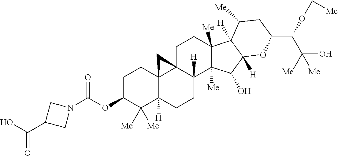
C1(OC(N2CC(C(O)=O)C2)=O)C([Me])([Me])C2([H])C3(CC1)C1(C([H])(CC2)C2([Me])C([Me])(CC1)C1([H])C([H])(C2O)OC(C(OC[Me])C(O)([Me])[Me])CC1[Me])C3
